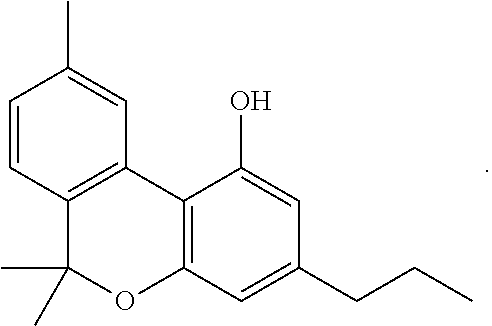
C12=C(C(O)=CC(CCC)=C1)C1=C(C(C)(C)O2)C=CC(C)=C1
